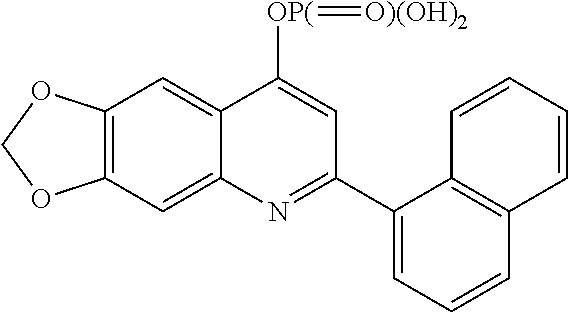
C12=CC3=C(C=C1C([OP(]=[O)(OH)2])=CC(C1=CC=CC4=C1C=CC=C4)=N2)OCO3
